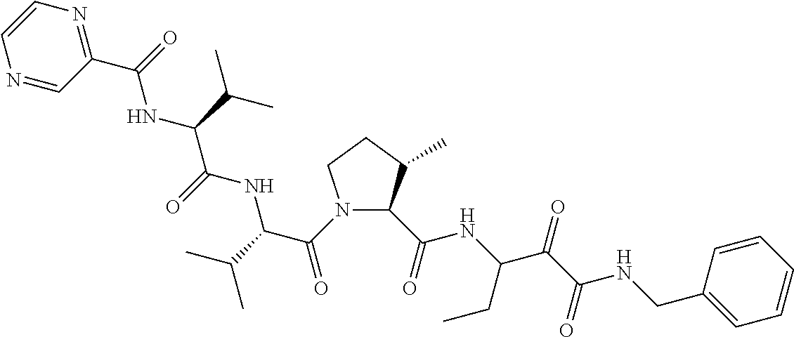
N1(C(C(C(C)C)NC(C(C(C)C)NC(C2=NC=CN=C2)=O)=O)=O)C(C(NC(C(C(NCC2=CC=CC=C2)=O)=O)CC)=O)C(C)CC1
